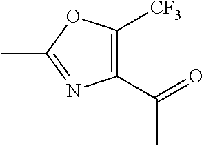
CC(=O)C1=C([CF3])OC(C)=N1
